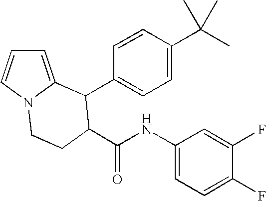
C1=C2N(C=C1)CCC(C(NC1=CC=C(F)C(F)=C1)=O)C2C1=CC=C(C(C)(C)C)C=C1
